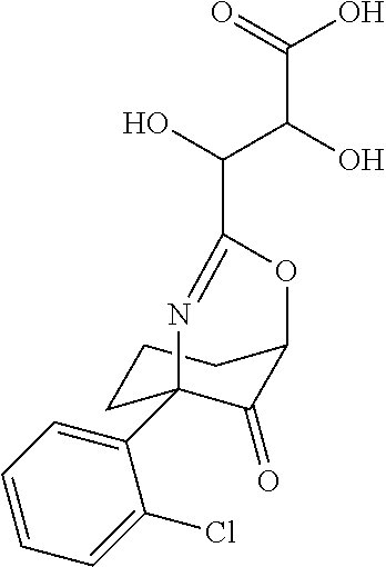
C1CC2(C3=CC=CC=C3Cl)C(=O)C(C1)OC(C(C(C(=O)O)O)O)=N2
